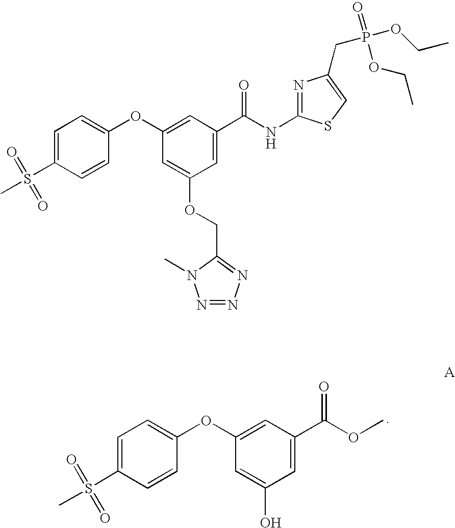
C1(OC2=CC=C(S(=O)(=O)C)C=C2)=CC(C(OC)=O)=CC(O)=C1.C1(OC2=CC=C(S(=O)(=O)C)C=C2)=CC(C(NC2=NC(CP(=O)(OCC)OCC)=CS2)=O)=CC(OCC2=NN=NN2C)=C1
